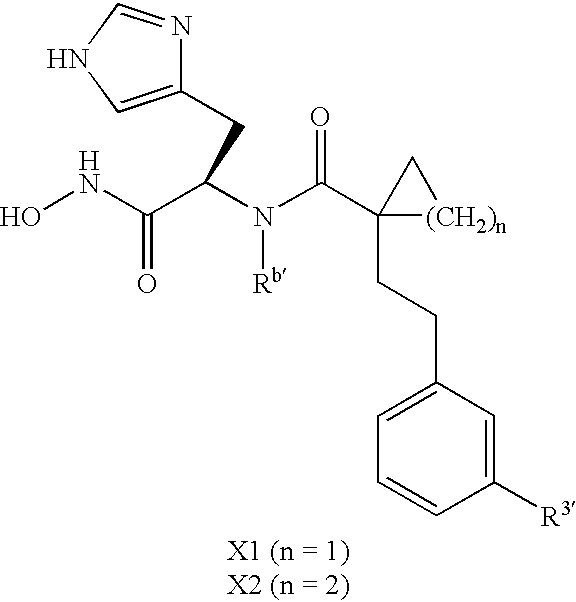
C1(CCC2(C(N(C(C(NO)=O)CC3=CNC=N3)[Rb])=O)[(CH2)n]C2)=CC=CC([R3])=C1
